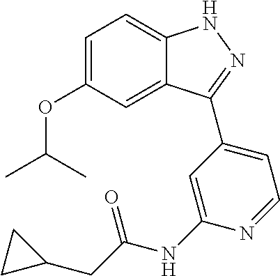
C1=C(OC(C)C)C=C2C(=C1)NN=C2C1=CC=NC(NC(=O)CC2CC2)=C1
